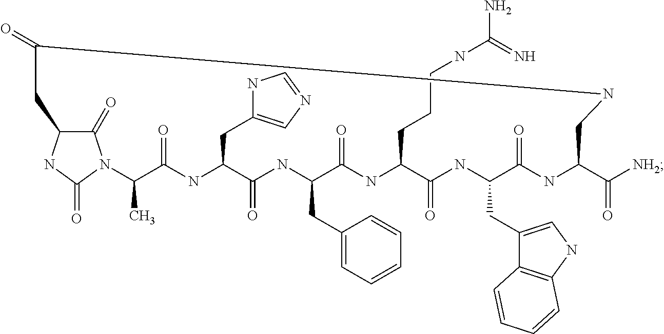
C1(=O)C2NC(=O)N1C(C)C(=O)NC(CC1=CN=CN1)C(=O)NC(CC1=CC=CC=C1)C(=O)NC(CCCNC(=N)N)C(=O)NC(CC1=CNC3=C1C=CC=C3)C(=O)NC(C([NH2])=O)CNC(=O)C2
